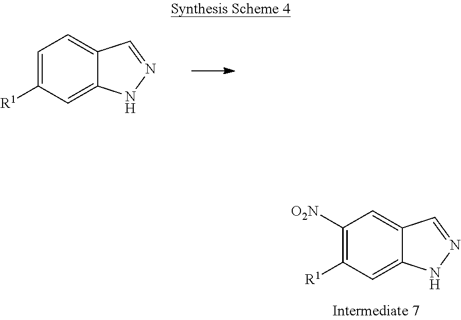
C1=C([R1])C=C2C(=C1)C=NN2.C1([O2N])=C([R1])C=C2C(=C1)C=NN2
